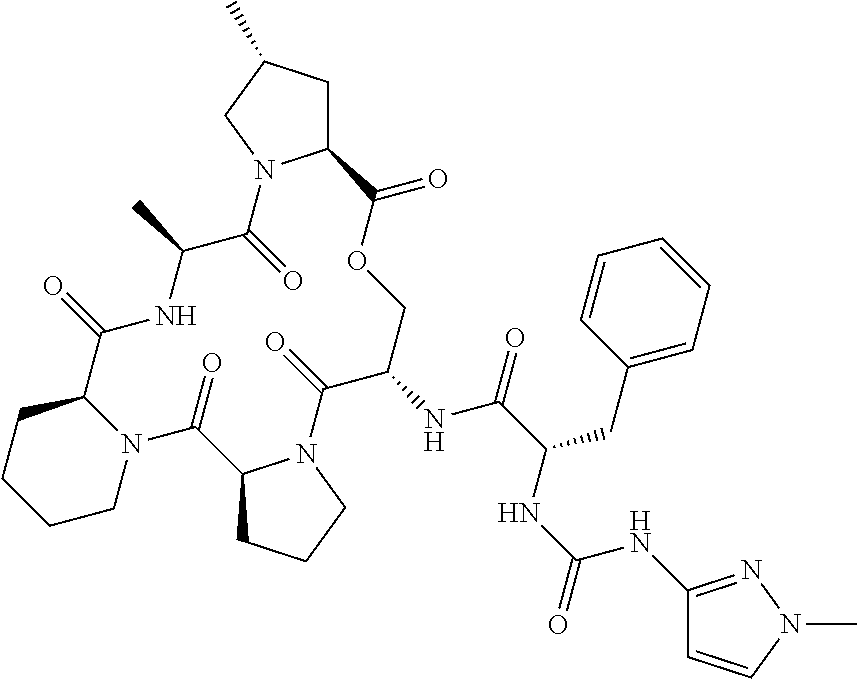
C1CN2C(CC1)C(=O)NC(C)C(=O)N1C(CC(C)C1)C(=O)OCC(NC(=O)C(CC1=CC=CC=C1)NC(NC1=NN(C)C=C1)=O)C(=O)N1C(C2=O)CCC1
